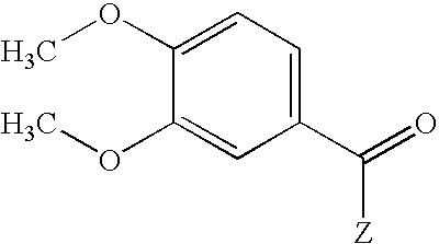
C1(OC)=CC=C(C(=O)[Z])C=C1OC
